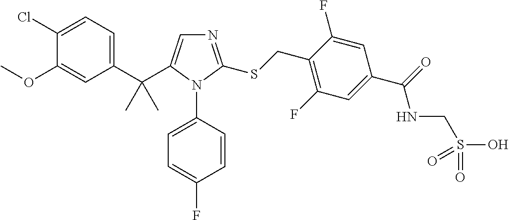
C1(C(C)(C)C2=CN=C(SCC3=C(F)C=C(C(NCS(O)(=O)=O)=O)C=C3F)N2C2=CC=C(F)C=C2)=CC=C(Cl)C(OC)=C1
